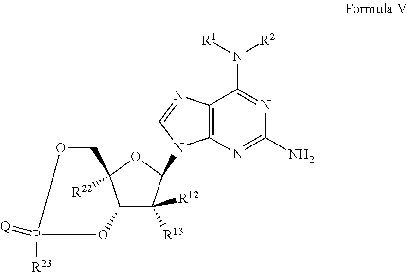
C12=C(N=C(N)N=C1N([R1])[R2])N(C1C([R12])([R13])C3C([R22])(O1)COP([R23])(=[Q])O3)C=N2
